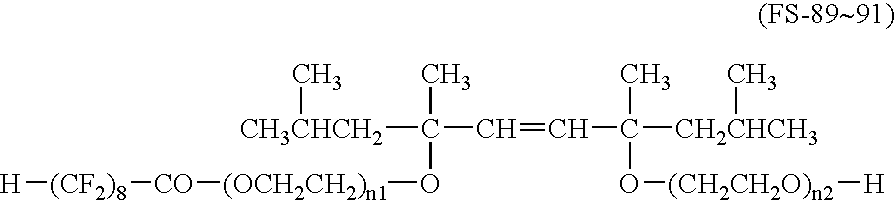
[CH3CHCH2](C(C=CC([CH2CHCH3]C)(C)O[(CH2CH2O)n2][H])(C)O[(OCH2CH2)n1][CO][(CF2)8][H])C
